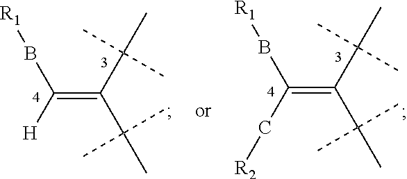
[H]C(B[R1])=C(C(C)(C)C)C(C)(C)C.C(C(B[R1])=C(C(C)(C)C)C(C)(C)C)[R2]
